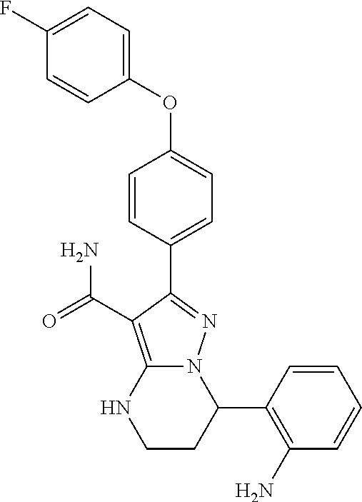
C1(F)=CC=C(OC2=CC=C(C3=NN4C(=C3C(=O)N)NCCC4C3=C(N)C=CC=C3)C=C2)C=C1
